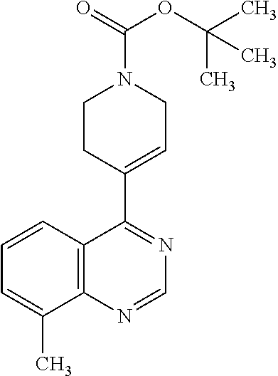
C12=C(N=CN=C1C1=CCN(C(=O)OC(C)(C)C)CC1)C(C)=CC=C2
